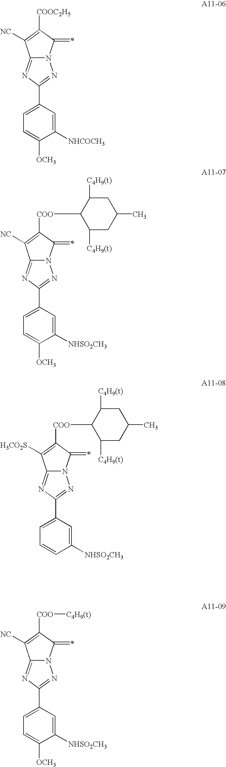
C12=NC(C3=CC=C([OCH3])C([NHCOCH3])=C3)=NN1C(=C)C([COOC2H5])=C2[NC].C12=NC(C3=CC=C([OCH3])C([NHSO2CH3])=C3)=NN1C(=C)C([COO]C1C([C4H9(t)])CC(C)CC1[C4H9(t)])=C2[NC].C12=NC(C3=CC=CC([NHSO2CH3])=C3)=NN1C(=C)C([COO]C1C([C4H9(t)])CC(C)CC1[C4H9(t)])=C2[H3CO2S].C12=NC(C3=CC=C([OCH3])C([NHSO2CH3])=C3)=NN1C(=C)C([COO][C4H9(t)])=C2[NC]
